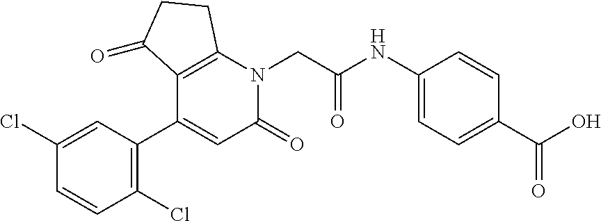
C12=C(N(CC(NC3=CC=C(C(O)=O)C=C3)=O)C(=O)C=C1C1=C(Cl)C=CC(Cl)=C1)CCC2=O
